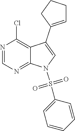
N1=CN=C2C(=C1Cl)C(C1=CCCC1)=CN2S(C1=CC=CC=C1)(=O)=O
